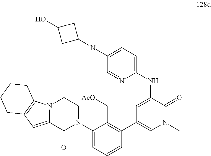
C1=C(NC2=CC=C(NC3CC(O)C3)C=N2)C(=O)N(C)C=C1C1=C(C[AcO])C(N2CCN3C(=CC4=C3CCCC4)C2=O)=CC=C1
